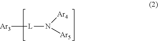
[Ar3][L]N([Ar5])[Ar4]
